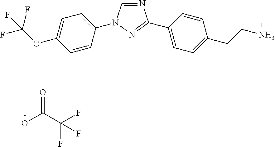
C1(C2=NN(C3=CC=C(OC(F)(F)F)C=C3)C=N2)=CC=C(CCN)C=C1.OC(C(F)(F)F)=O
